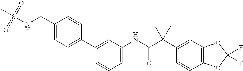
C1(C2=CC(NC(C3(C4=CC5=C(C=C4)OC(F)(F)O5)CC3)=O)=CC=C2)=CC=C(CNS(C)(=O)=O)C=C1
